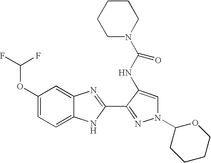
C1(OC(F)F)=CC=C2C(=C1)N=C(C1=NN(C3CCCCO3)C=C1NC(N1CCCCC1)=O)N2
